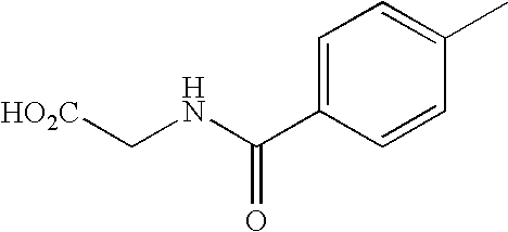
C1=C(C(NC[HO2C])=O)C=CC(C)=C1
